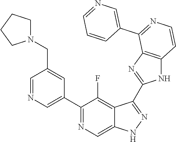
C1=NC=C(C2=NC=C3C(=C2F)C(C2=NC4=C(N2)C=CN=C4C2=CN=CC=C2)=NN3)C=C1CN1CCCC1
